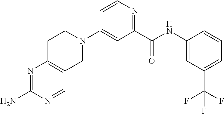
N1=C(N)N=CC2=C1CCN(C1=CC(C(NC3=CC(C(F)(F)F)=CC=C3)=O)=NC=C1)C2
